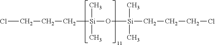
ClCCC[Si](O[Si](CCCCl)(C)C)(C)C
